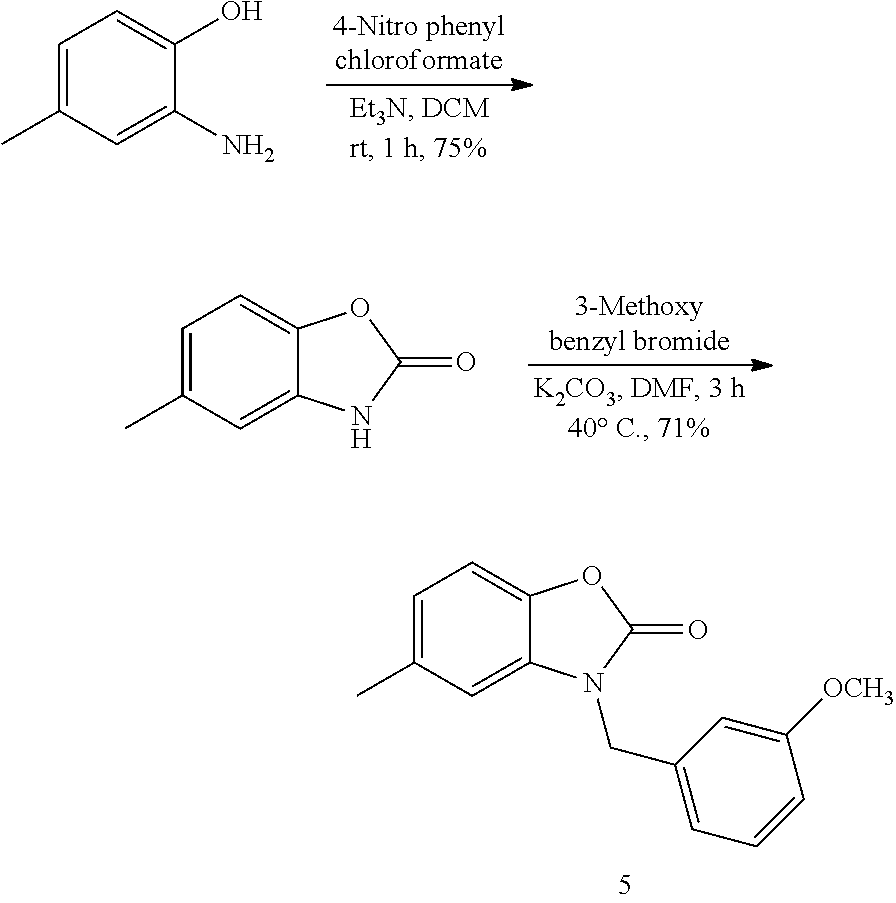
C1=C(C)C=C(N)C(O)=C1.C1=C(C)C=C2C(=C1)OC(=O)N2.C1=C(C)C=C2C(=C1)OC(=O)N2CC1=CC=CC([OCH3])=C1
